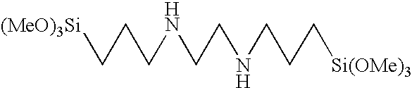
[(MeO)3Si]CCCNCCNCCC[Si(OMe)3]
